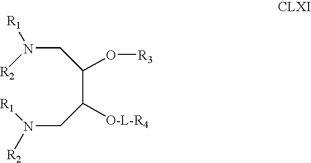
C(N([R2])[R1])C(C(CN([R1])[R2])[O-L-R4])O[R3]
